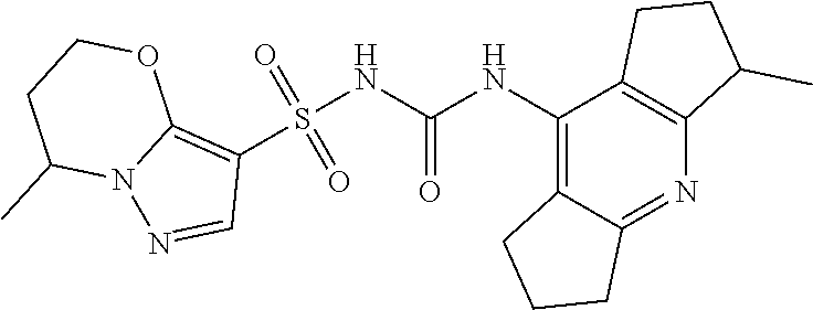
S(NC(NC1=C2C(=NC3=C1CCC3C)CCC2)=O)(C1=C2N(N=C1)C(C)CCO2)(=O)=O
